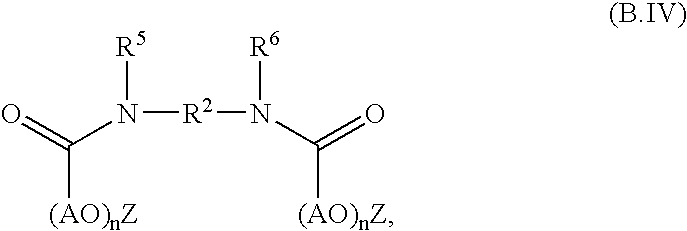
O=C(N([R2]N(C(=O)[(AO)nZ])[R6])[R5])[(AO)nZ]
